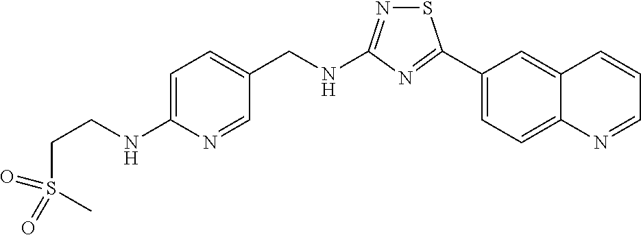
C1(C2=NC(NCC3=CC=C(NCCS(C)(=O)=O)N=C3)=NS2)=CC=C2C(=C1)C=CC=N2
